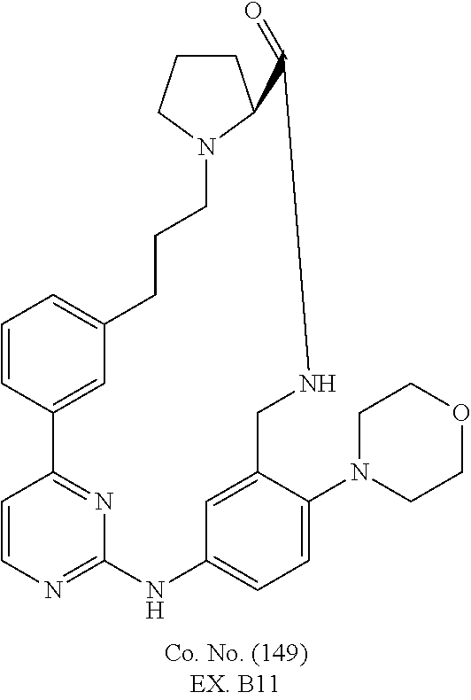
C1=CC2=NC(=N1)NC1=CC=C(N3CCOCC3)C(=C1)CNC(=O)C1N(CCCC3=CC=CC2=C3)CCC1
